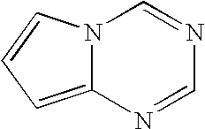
N12C(=CC=C1)N=CN=C2
